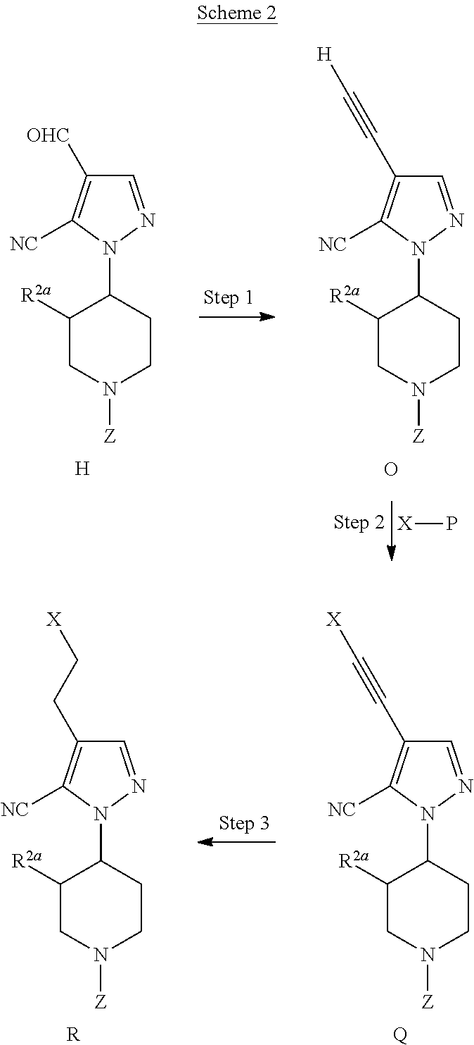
C1([R2a])CN([Z])CCC1N1C([NC])=C([OHC])C=N1.[H].C1([R2a])CN([Z])CCC1N1C([NC])=C(C#C[H])C=N1.O.[X]P.C1([R2a])CN([Z])CCC1N1C([NC])=C(C#C[X])C=N1.[Q].C1([R2a])CN([Z])CCC1N1C([NC])=C(CC[X])C=N1.[R]
